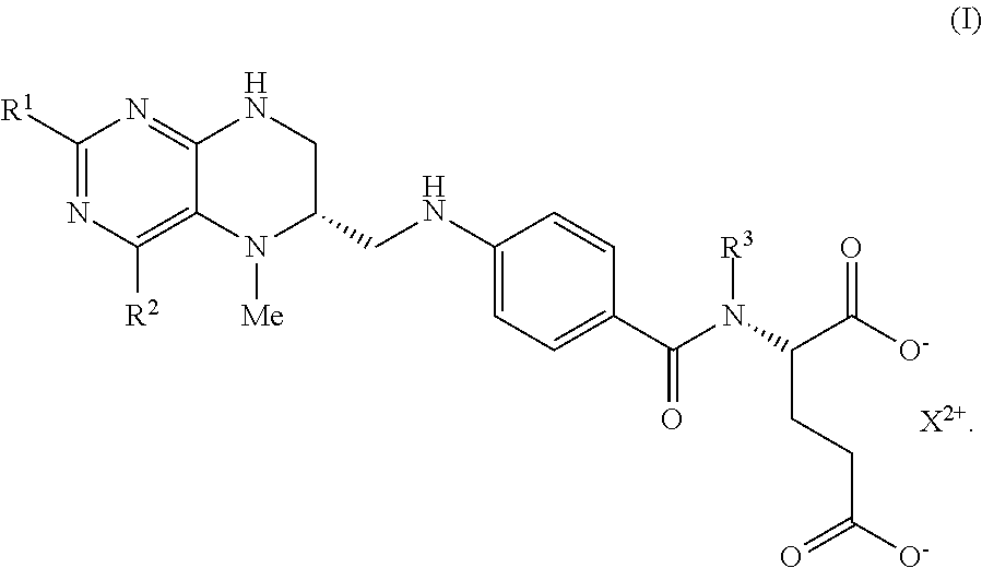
N(C1=CC=C(C(N(C(C([O-])=O)CCC(=O)[O-])[R3])=O)C=C1)CC1CNC2=NC([R1])=NC([R2])=C2N1[Me]
